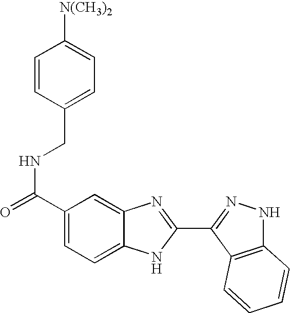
C1(C(=O)NCC2=CC=C([N(CH3)2])C=C2)=CC=C2C(=C1)N=C(C1=NNC3=C1C=CC=C3)N2
